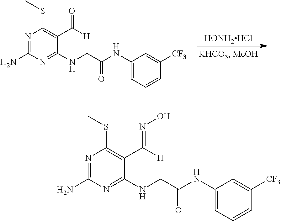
C1(NC(CNC2=NC(N)=NC(SC)=C2C([H])=O)=O)=CC=CC([CF3])=C1.[HONH2HCl].C1(NC(CNC2=NC(N)=NC(SC)=C2C(=NO)[H])=O)=CC=CC([CF3])=C1
